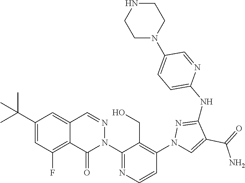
C12=C(F)C=C(C(C)(C)C)C=C1C=NN(C1=NC=CC(N3C=C(C(=O)N)C(NC4=CC=C(N5CCNCC5)C=N4)=N3)=C1CO)C2=O
